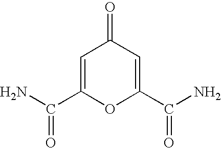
C1=C(C(N)=O)OC(C(N)=O)=CC1=O
